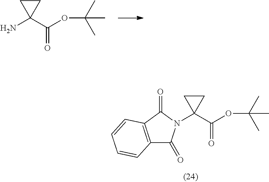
C(=O)(C1(N)CC1)OC(C)(C)C.C12=C(C(=O)N(C3(C(OC(C)(C)C)=O)CC3)C1=O)C=CC=C2
